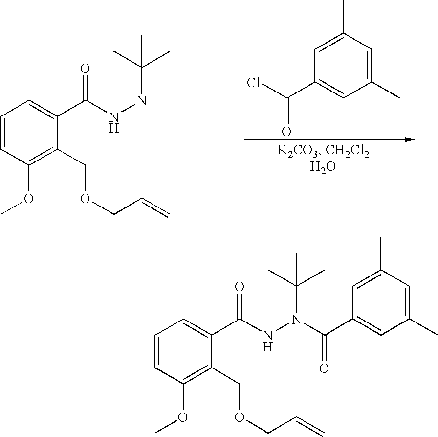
C1(C)=CC(C)=CC(C(=O)Cl)=C1.C1=CC(OC)=C(COCC=C)C(C(NNC(C)(C)C)=O)=C1.C1=CC(OC)=C(COCC=C)C(C(NN(C(C)(C)C)C(=O)C2=CC(C)=CC(C)=C2)=O)=C1
